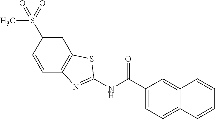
C1=CC(S(C)(=O)=O)=CC2=C1N=C(NC(=O)C1=CC=C3C(=C1)C=CC=C3)S2
